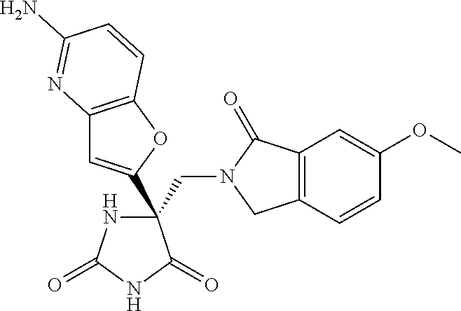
C(C1(C2=CC3=C(O2)C=CC(N)=N3)NC(=O)NC1=O)N1CC2=C(C1=O)C=C(OC)C=C2
